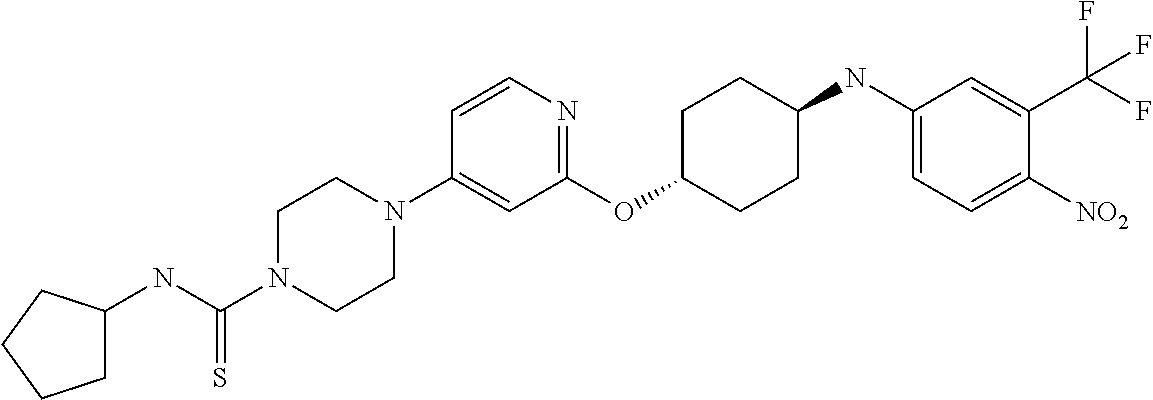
C1(OC2CCC(NC3=CC=C([NO2])C(C(F)(F)F)=C3)CC2)=NC=CC(N2CCN(C(NC3CCCC3)=S)CC2)=C1
